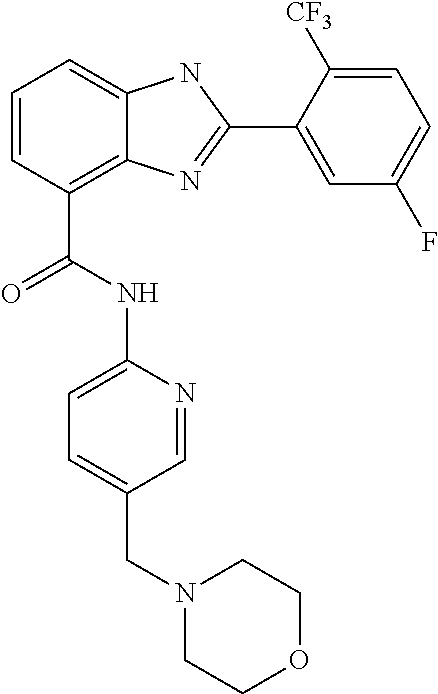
C1=CC(C(NC2=CC=C(CN3CCOCC3)C=N2)=O)=C2C(=C1)NC(C1=CC(F)=CC=C1[CF3])=N2
